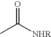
CC([NHR])=O
